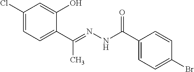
C1(Cl)=CC=C(C(=NNC(C2=CC=C(Br)C=C2)=O)C)C(O)=C1
